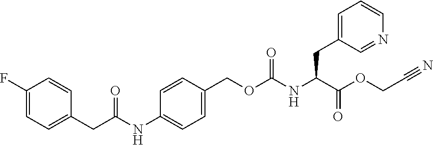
C1(F)=CC=C(CC(=O)NC2=CC=C(COC(NC(C(=O)OCC#N)CC3=CC=CN=C3)=O)C=C2)C=C1
